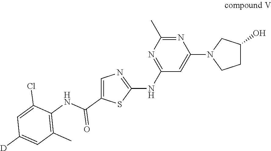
C1(NC2=NC(C)=NC(N3CCC(O)C3)=C2)=NC=C(C(=O)NC2=C(C)C=C([D])C=C2Cl)S1
